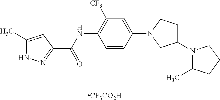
[CF3CO2H].C1(N2C(C)CCC2)CCN(C2=CC([CF3])=C(NC(C3=NNC(C)=C3)=O)C=C2)C1
